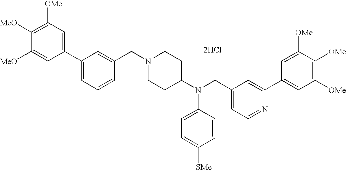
[2HCl].C1([OMe])=C([MeO])C([MeO])=CC(C2=CC=CC(CN3CCC(N(CC4=CC=NC(C5=CC([OMe])=C([OMe])C([OMe])=C5)=C4)C4=CC=C([SMe])C=C4)CC3)=C2)=C1
